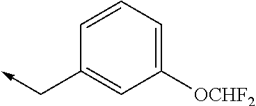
C1=CC=C([OCHF2])C=C1C->C
